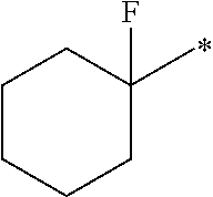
C1CCCC(C)(F)C1
